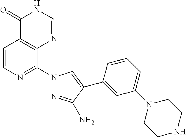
C1=CN=C(N2N=C(N)C(C3=CC(N4CCNCC4)=CC=C3)=C2)C2=C1C(=O)NC=N2
